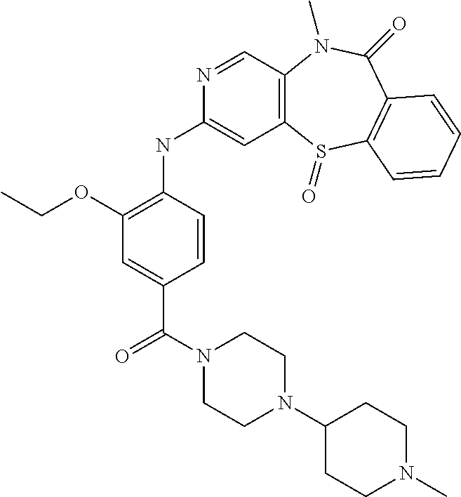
C1(OCC)=C(NC2=CC3=C(C=N2)N(C)C(=O)C2=C(S3=O)C=CC=C2)C=CC(C(=O)N2CCN(C3CCN(C)CC3)CC2)=C1
